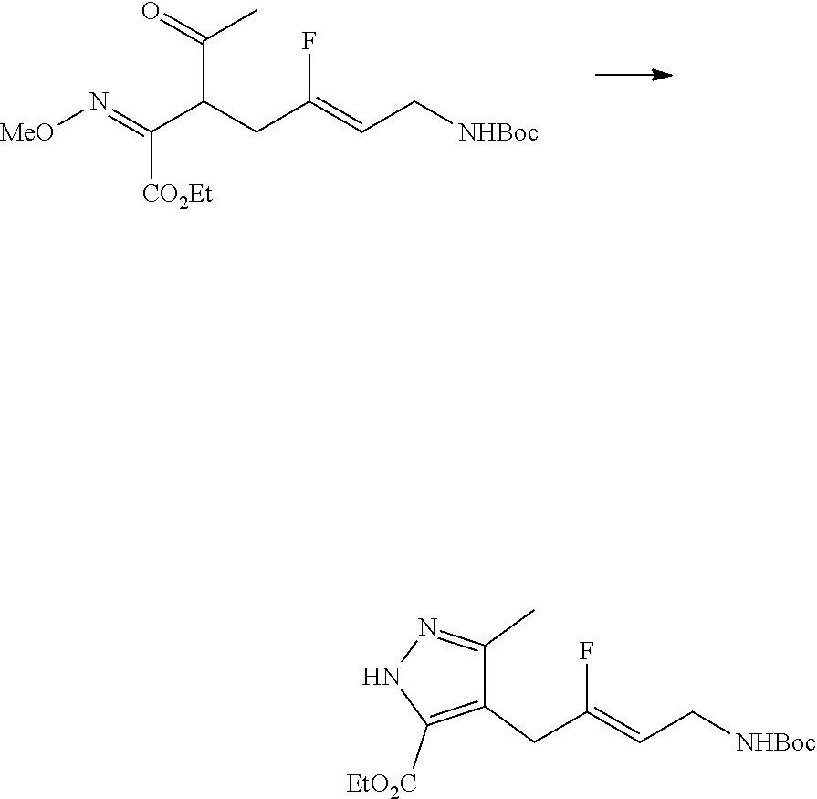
C(C(C([CO2Et])=N[MeO])CC(=CC[NHBoc])F)(=O)C.N1C([EtO2C])=C(CC(=CC[NHBoc])F)C(C)=N1
